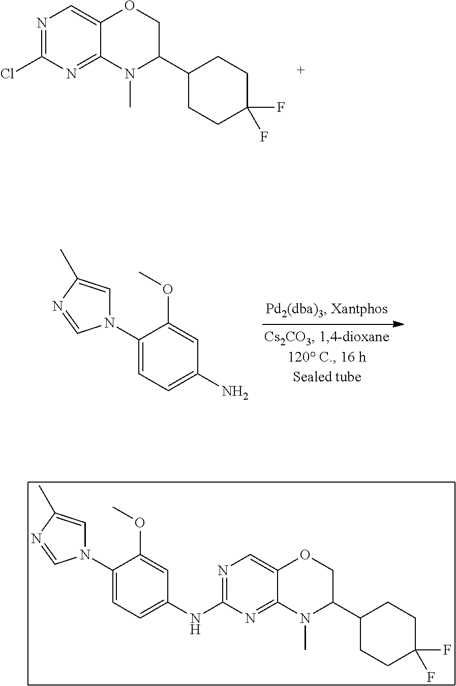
C1(N2C=C(C)N=C2)=CC=C(N)C=C1OC.N1=C(Cl)N=C2C(=C1)OCC(C1CCC(F)(F)CC1)N2C.C1(N2C=C(C)N=C2)=CC=C(NC2=NC=C3C(=N2)N(C)C(C2CCC(F)(F)CC2)CO3)C=C1OC
